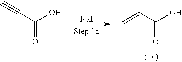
[NaI].C(O)(C=CI)=O.C(O)(C#C)=O
